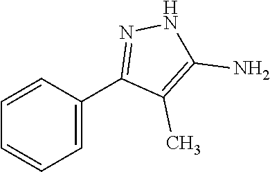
C1=CC=CC=C1C1=NNC(N)=C1C
